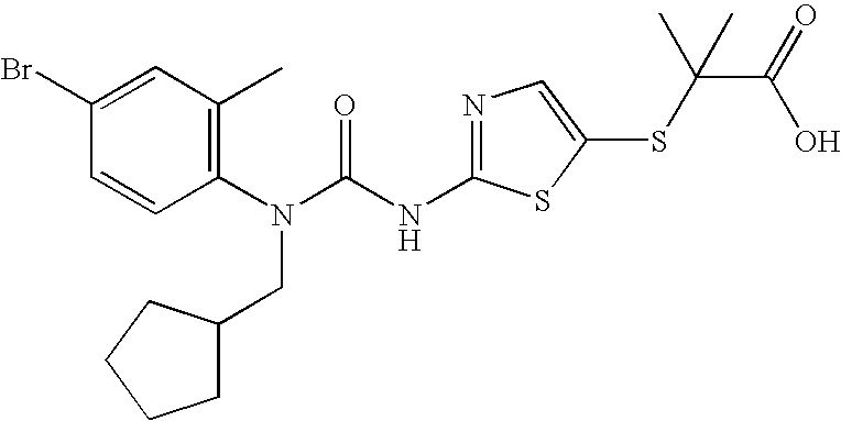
C1(Br)=CC(C)=C(N(C(NC2=NC=C(SC(C(O)=O)(C)C)S2)=O)CC2CCCC2)C=C1
